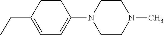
C1CN(C)CCN1C1=CC=C(CC)C=C1
